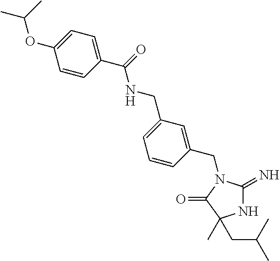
N1C(=N)N(CC2=CC(CNC(=O)C3=CC=C(OC(C)C)C=C3)=CC=C2)C(=O)C1(C)CC(C)C
